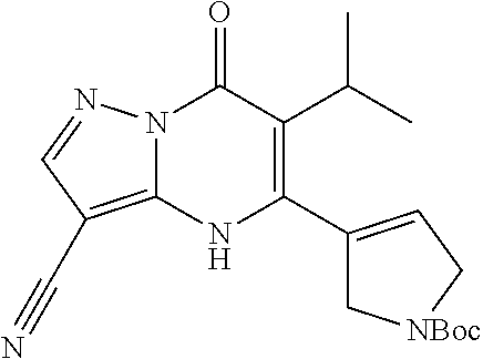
N12C(=C(C#N)C=N1)NC(C1=CC[NBoc]C1)=C(C(C)C)C2=O
